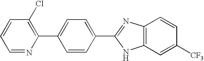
C1(Cl)=C(C2=CC=C(C3=NC4=C(N3)C=C([CF3])C=C4)C=C2)N=CC=C1
